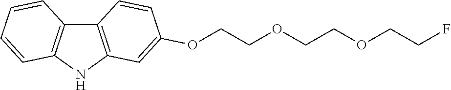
C12=C(NC3=C1C=CC=C3)C=C(OCCOCCOCCF)C=C2
